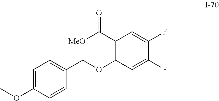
C1(C([MeO])=O)=C(OCC2=CC=C(OC)C=C2)C=C(F)C(F)=C1
